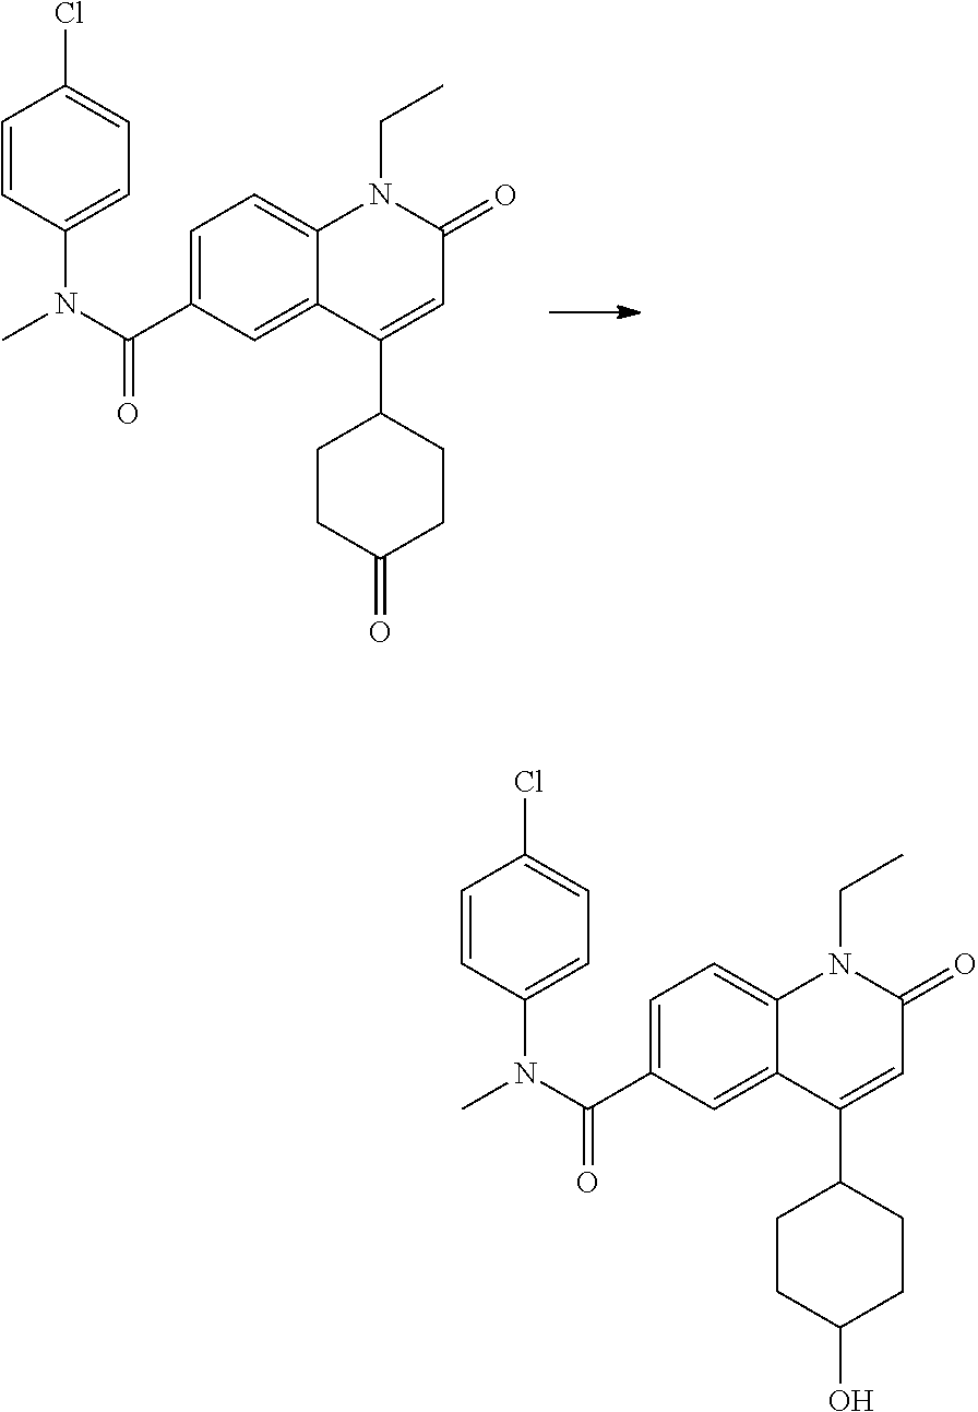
C(C1=CC=C2C(=C1)C(C1CCC(O)CC1)=CC(=O)N2CC)(N(C)C1=CC=C(Cl)C=C1)=O.C(C1=CC=C2C(=C1)C(C1CCC(=O)CC1)=CC(=O)N2CC)(N(C)C1=CC=C(Cl)C=C1)=O
